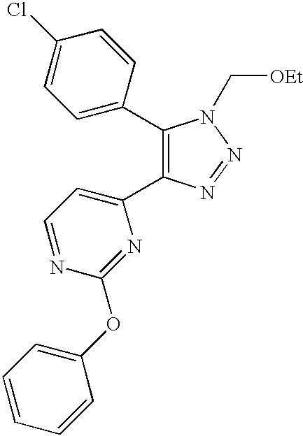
C1(C2=CC=C(Cl)C=C2)=C(C2=CC=NC(OC3=CC=CC=C3)=N2)N=NN1C[OEt]
